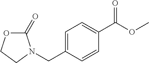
C(C1=CC=C(C(OC)=O)C=C1)N1C(=O)OCC1
